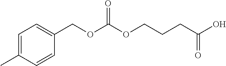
C1=C(C)C=CC(COC(OCCCC(O)=O)=O)=C1
